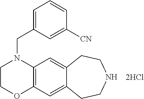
C12=C(C=C3C(=C1)CCNCC3)OCCN2CC1=CC=CC([CN])=C1.[2HCl]
